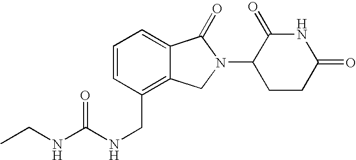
C1=C2C(=C(CNC(NCC)=O)C=C1)CN(C1CCC(=O)NC1=O)C2=O
